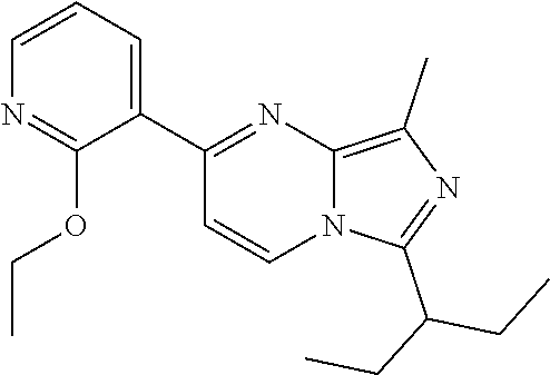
C1=CC=C(C2=NC3=C(C)N=C(C(CC)CC)N3C=C2)C(OCC)=N1
